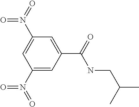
C1=C(C(NCC(C)C)=O)C=C(N(=O)=O)C=C1N(=O)=O
